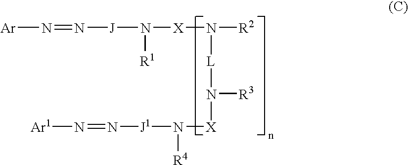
[Ar]N=N[J]N([X]N([R2])[L]N([X]N([J1]N=N[Ar1])[R4])[R3])[R1]
